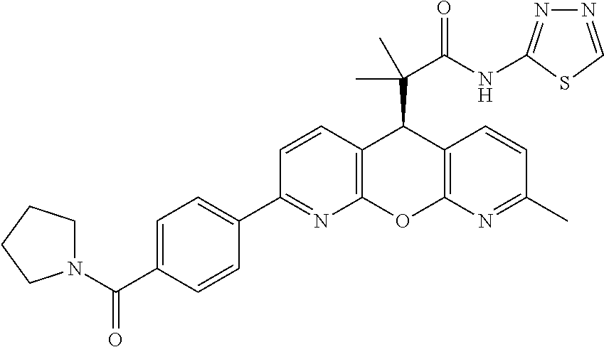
C1(C2=NC3=C(C=C2)C(C(C(NC2=NN=CS2)=O)(C)C)C2=C(O3)N=C(C)C=C2)=CC=C(C(N2CCCC2)=O)C=C1
